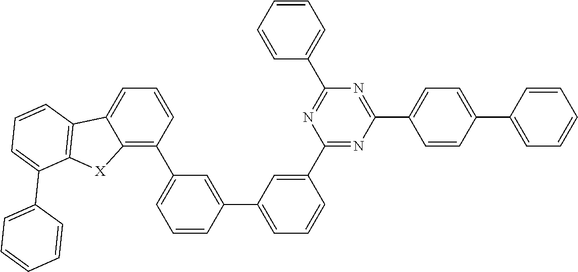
C12=C(C3=CC=CC(C4=CC=CC(C5=NC(C6=CC=C(C7=CC=CC=C7)C=C6)=NC(C6=CC=CC=C6)=N5)=C4)=C3)C=CC=C1C1=C([X]2)C(C2=CC=CC=C2)=CC=C1
